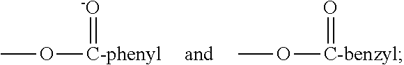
CO[C-phenyl]=[-O].CO[C-benzyl]=O
